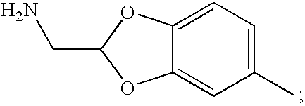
C12=CC=C(C)C=C1OC(CN)O2
